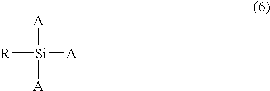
[R][Si]([A])([A])[A]
